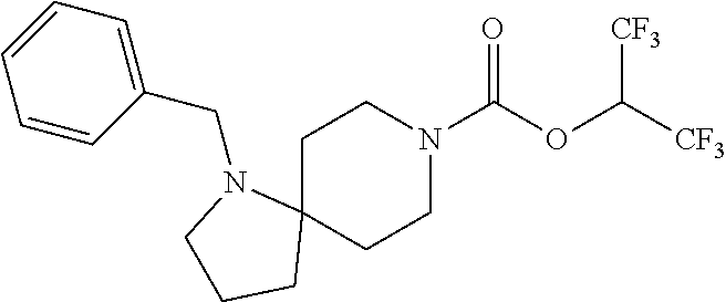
C1C2(CCN(C(OC([CF3])[CF3])=O)C1)N(CC1=CC=CC=C1)CCC2
